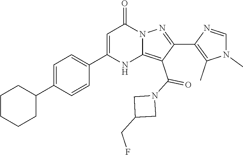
C1(C2=CC=C(C3=CC(=O)N4C(=C(C(N5CC(CF)C5)=O)C(C5=C(C)N(C)C=N5)=N4)N3)C=C2)CCCCC1
